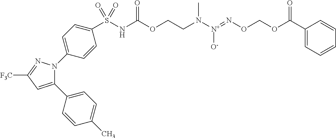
C1(C2=CC=C(C)C=C2)=CC([F3C])=NN1C1=CC=C(S(NC(OCCN([N+](=NOCOC(C2=CC=CC=C2)=O)[O-])C)=O)(=O)=O)C=C1
